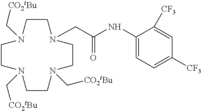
C1CN(CC(NC2=CC=C([CF3])C=C2[CF3])=O)CCN(C[CO2tBu])CCN(C[CO2tBu])CCN1C[CO2tBu]
